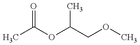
CC(OC(COC)C)=O
